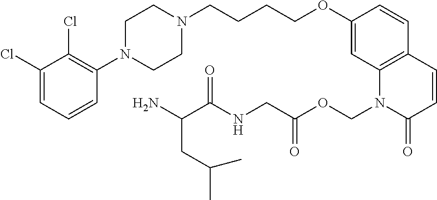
C1(Cl)=CC=CC(N2CCN(CCCCOC3=CC4=C(C=C3)C=CC(=O)N4COC(=O)CNC(=O)C(N)CC(C)C)CC2)=C1Cl
